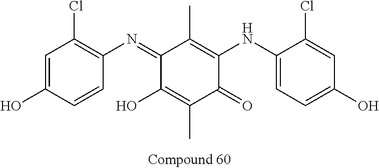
C1=C(O)C=CC(N=C2C(O)=C(C)C(=O)C(NC3=CC=C(O)C=C3Cl)=C2C)=C1Cl
